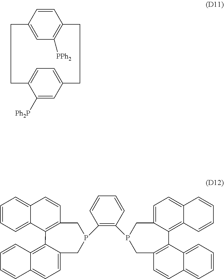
C1=CC2=CC([PPh2])=C1CCC1=CC=C(C([Ph2P])=C1)CC2.C1=CC(P2CC3=CC=C4C(=C3C3=C(C2)C=CC2=CC=CC=C23)C=CC=C4)=C(P2CC3=CC=C4C(=C3C3=C(C2)C=CC2=CC=CC=C23)C=CC=C4)C=C1
